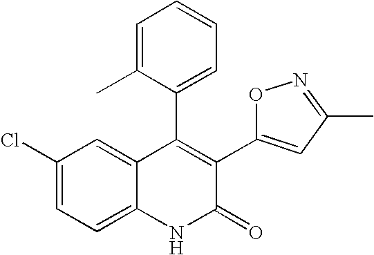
C1(Cl)=CC=C2C(=C1)C(C1=CC=CC=C1C)=C(C1=CC(C)=NO1)C(=O)N2
